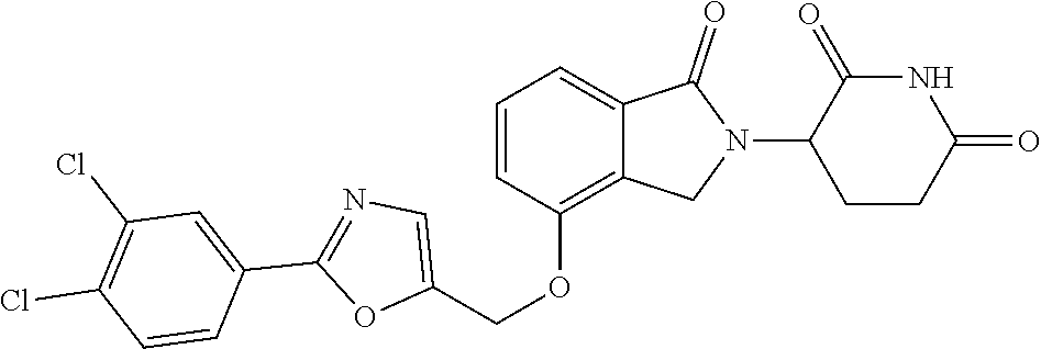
C1(OCC2=CN=C(C3=CC(Cl)=C(Cl)C=C3)O2)=C2C(=CC=C1)C(=O)N(C1CCC(=O)NC1=O)C2
